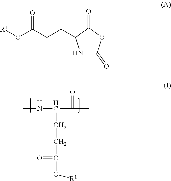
CNC(C(C)=O)CCC(O[R1])=O.N1C(=O)OC(=O)C1CCC(O[R1])=O
